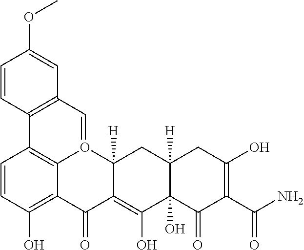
C1=CC(O)=C2C3=C1C1=C(C=C(OC)C=C1)C=O3C1([H])C(=C(O)C3(O)C([H])(C1)CC(O)=C(C(N)=O)C3=O)C2=O
